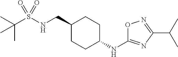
C(S(NCC1CCC(NC2=NC(C(C)C)=NO2)CC1)(=O)=O)(C)(C)C
